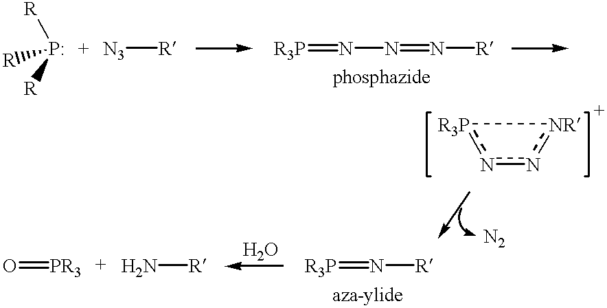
P([R])([R])[R].[N3][R].[R3P]=NN=N[R].n1n[NR][R3P]1.[R3P]=N[R].N[R].O=[PR3]
